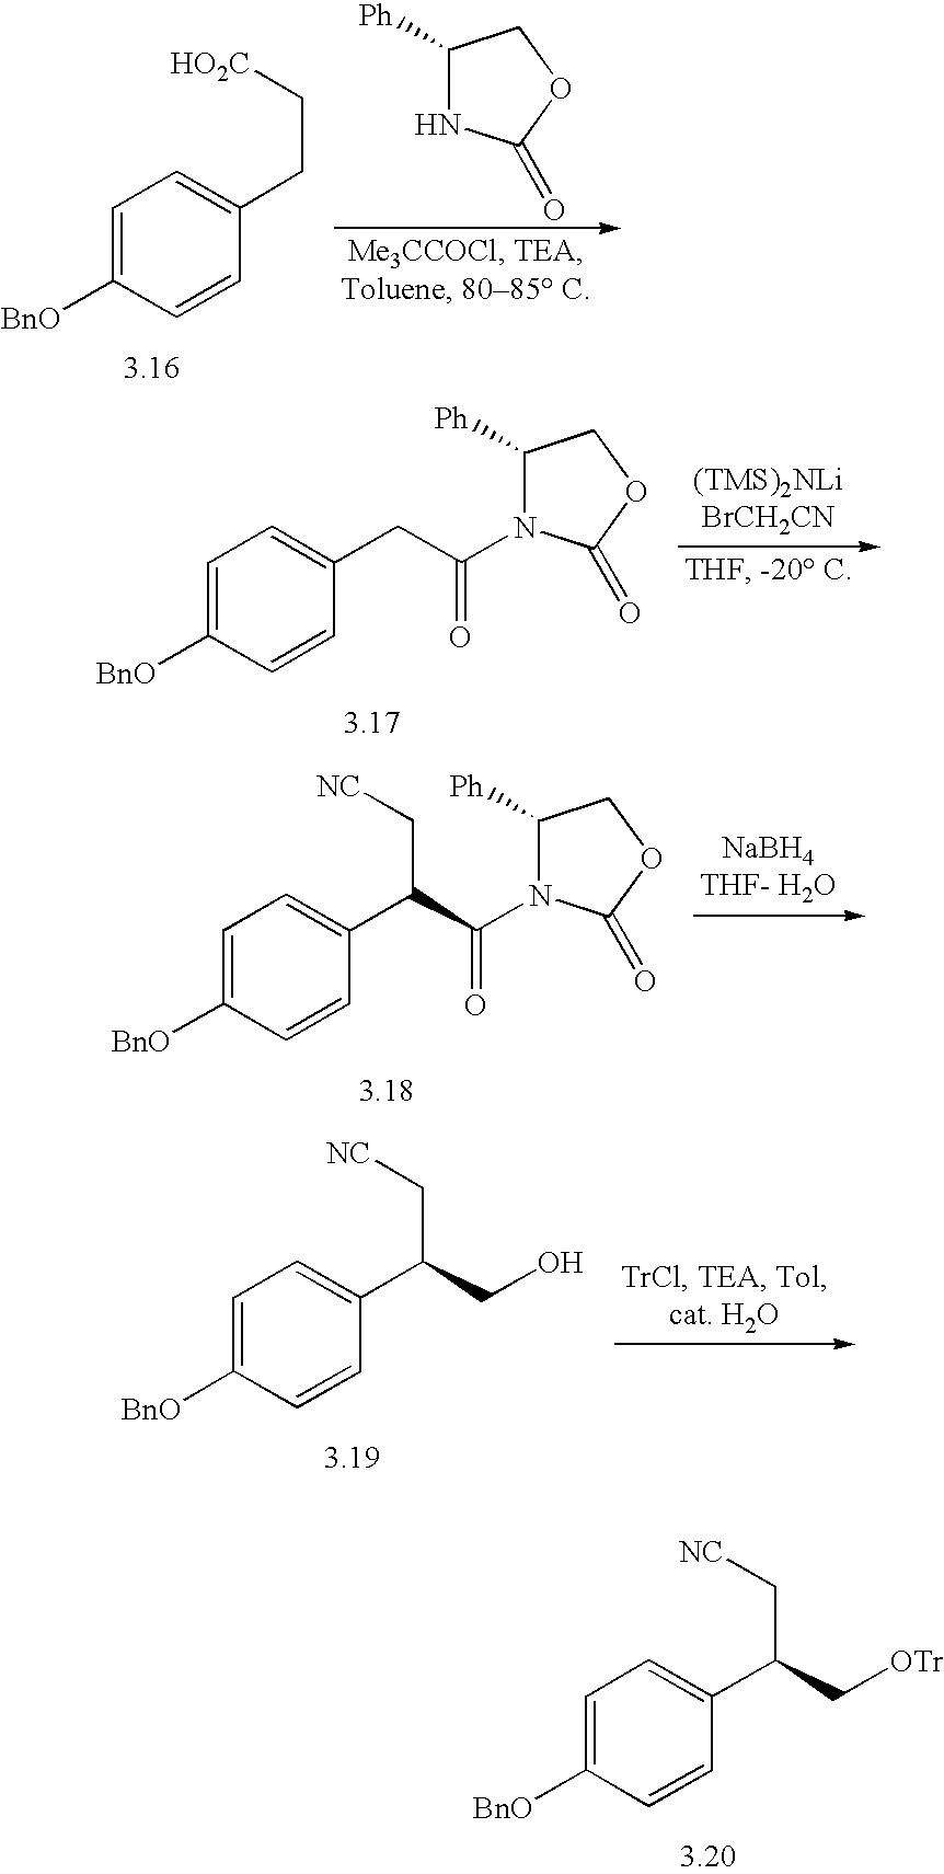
C1=C([BnO])C=CC(C(C[OTr])C[NC])=C1.C1=C([BnO])C=CC(CC[HO2C])=C1.C1([Ph])NC(=O)OC1.C1=C([BnO])C=CC(CC(=O)N2C([Ph])COC2=O)=C1.C1=C([BnO])C=CC(C(C(=O)N2C([Ph])COC2=O)C[NC])=C1.C1=C([BnO])C=CC(C(CO)C[NC])=C1
